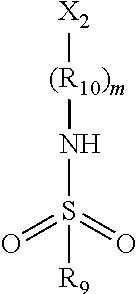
S([R9])(=O)(=O)N[(R10)m][X2]
